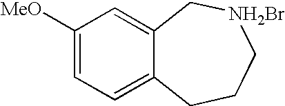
C1([MeO])=CC=C2C(=C1)C[NH2Br]CCC2
